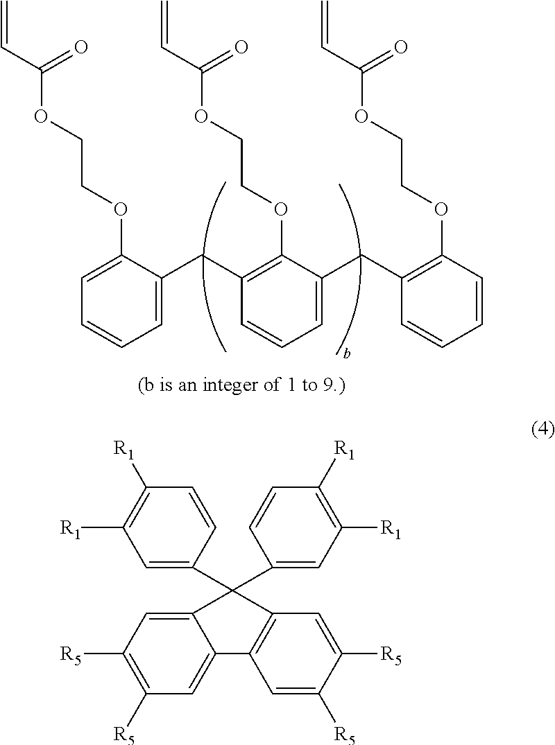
C1=C(OCCOC(C=C)=O)C(CC2=C(OCCOC(C=C)=O)C(CC3=C(OCCOC(C=C)=O)C=CC=C3)=CC=C2)=CC=C1.C1([R1])=C([R1])C=C(C2(C3=CC([R1])=C([R1])C=C3)C3=CC([R5])=C([R5])C=C3C3=C2C=C([R5])C([R5])=C3)C=C1
